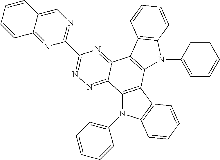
C12=C(C3=C(N1C1=CC=CC=C1)C=CC=C3)C1=C(C3=NC(C4=NC=C5C(=N4)C=CC=C5)=NN=C23)C2=C(N1C1=CC=CC=C1)C=CC=C2
